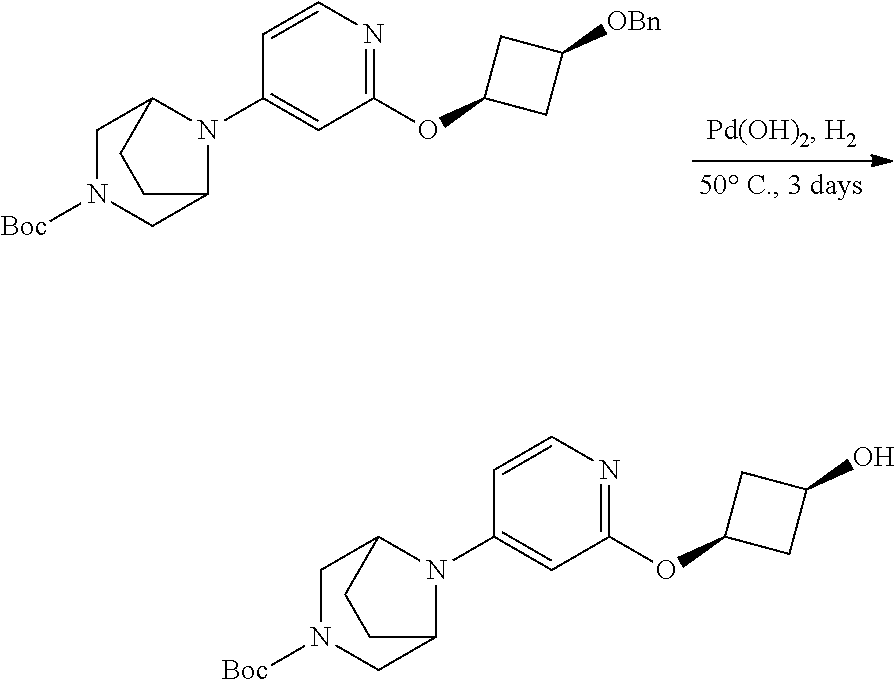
C1=CN=C(OC2CC([OBn])C2)C=C1N1C2CN([Boc])CC1CC2.C1=CN=C(OC2CC(O)C2)C=C1N1C2CN([Boc])CC1CC2
